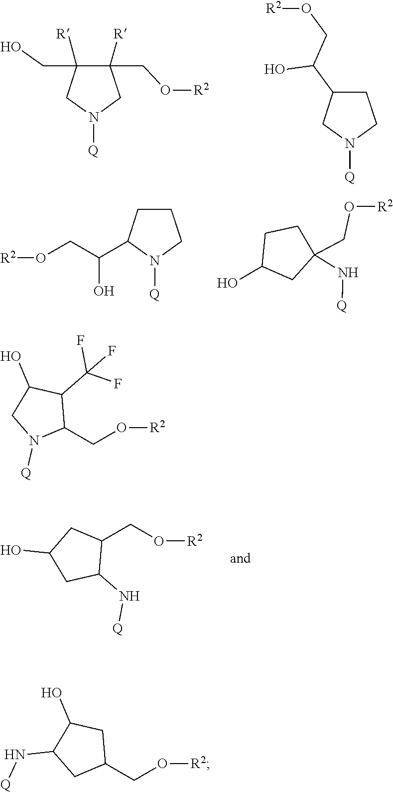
C1(CO[R2])([R])C(CO)([R])CN([Q])C1.C1C(C(O)CO[R2])CN([Q])C1.C1CC(C(CO[R2])O)N([Q])C1.[R2]OCC1(N[Q])CC(O)CC1.C1C(O)CC(CO[R2])C1N[Q].C1(O)CN([Q])C(CO[R2])C1C(F)(F)F.C1(O)C(N[Q])CC(CO[R2])C1
